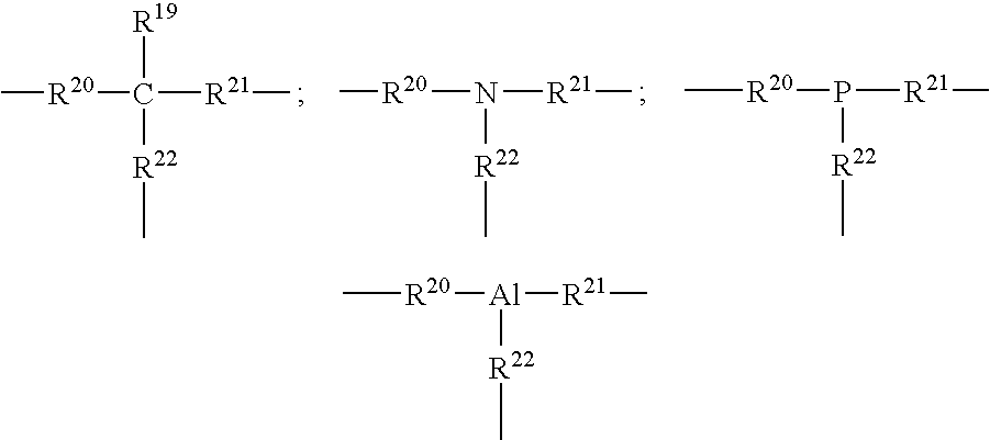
[R20](C([R21]C)([R19])[R22]C)C.[R20](N([R21]C)[R22]C)C.[R20](P([R21]C)[R22]C)C.[R20]([Al]([R21]C)[R22]C)C
